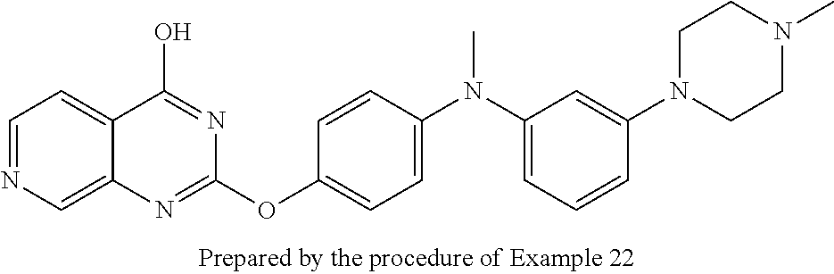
C1=NC=C2C(=C1)C(O)=NC(OC1=CC=C(N(C3=CC=CC(N4CCN(C)CC4)=C3)C)C=C1)=N2
